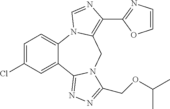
C1=C(Cl)C=C2C(=C1)N1C(=C(C3=NC=CO3)N=C1)CN1C2=NN=C1COC(C)C
